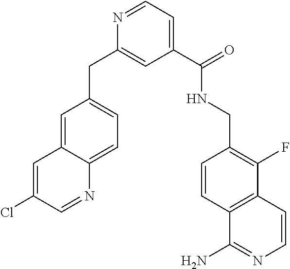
C(C1=CC=C2C(=C1)C=C(Cl)C=N2)C1=CC(C(=O)NCC2=C(F)C3=C(C=C2)C(N)=NC=C3)=CC=N1
